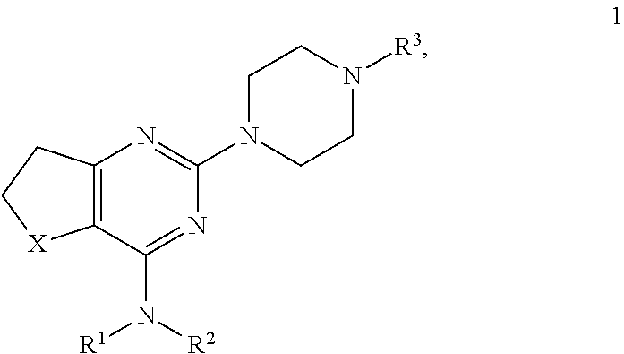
N1=C(N([R1])[R2])C2=C(N=C1N1CCN([R3])CC1)CC[X]2
